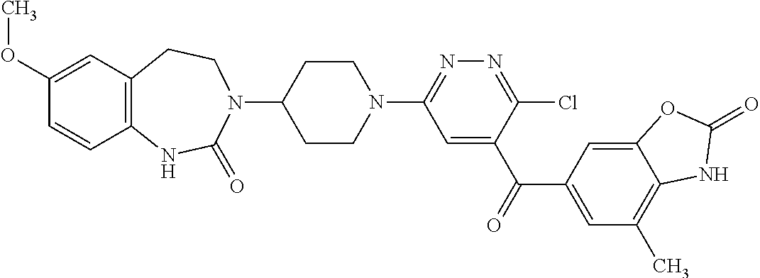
N1(C2=NN=C(Cl)C(C(=O)C3=CC(C)=C4C(=C3)OC(=O)N4)=C2)CCC(N2CCC3=C(NC2=O)C=CC(OC)=C3)CC1
